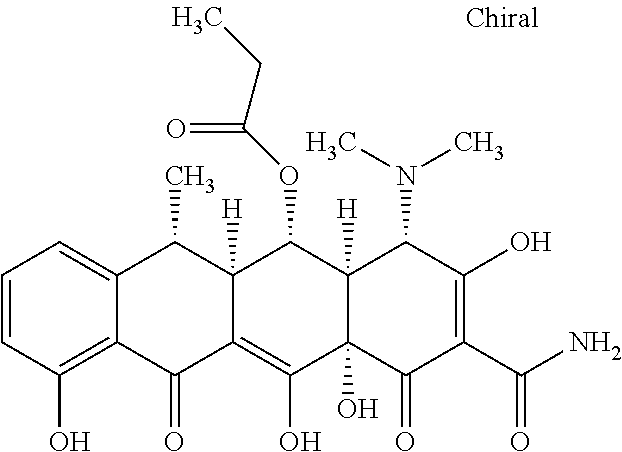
C1=CC(O)=C2C(=C1)C(C)C1([H])C(=C(O)C3(O)C([H])(C1OC(=O)CC)C(N(C)C)C(O)=C(C(N)=O)C3=O)C2=O
